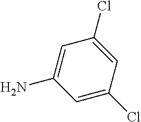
C1(Cl)=CC(Cl)=CC(N)=C1
